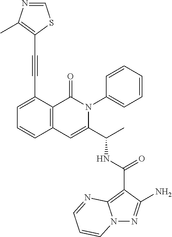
N12N=C(N)C(C(NC(C3=CC4=C(C(=O)N3C3=CC=CC=C3)C(C#CC3=C(C)N=CS3)=CC=C4)C)=O)=C1N=CC=C2
